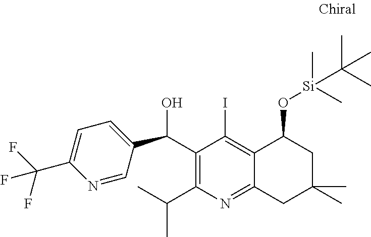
C1(C(O)C2=CC=C(C(F)(F)F)N=C2)=C(C(C)C)N=C2C(=C1I)C(O[Si](C)(C)C(C)(C)C)CC(C)(C)C2
